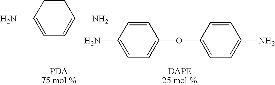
C1(N)=CC=C(OC2=CC=C(N)C=C2)C=C1.C1(N)=CC=C(N)C=C1
